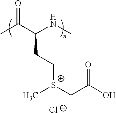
CC(C(NC)CC[S+](CC(O)=O)C)=O.[Cl-]
